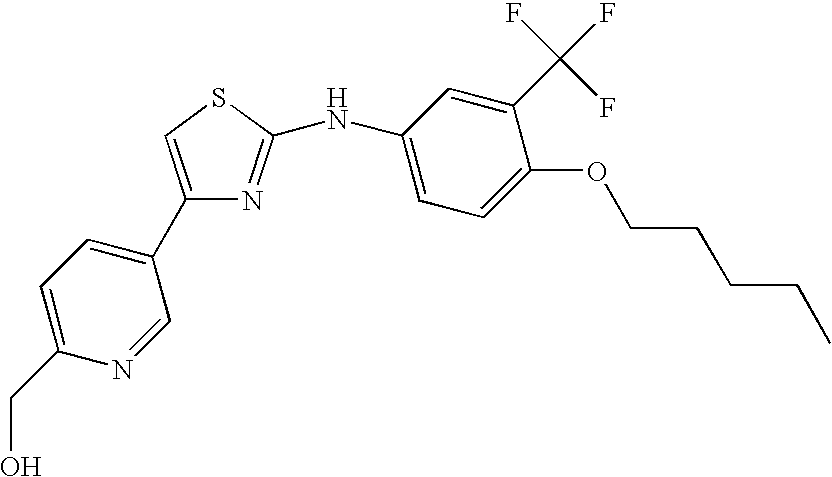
C1(C2=CC=C(CO)N=C2)=CSC(NC2=CC=C(OCCCCC)C(C(F)(F)F)=C2)=N1
